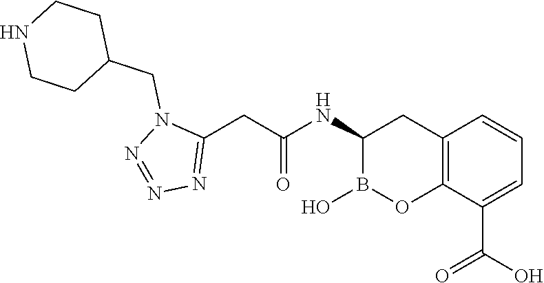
C12=C(C(C(O)=O)=CC=C1)OB(O)C(NC(=O)CC1=NN=NN1CC1CCNCC1)C2
